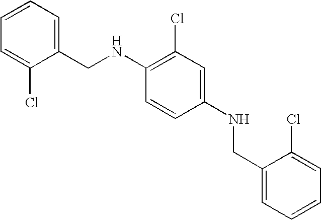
C1=C(Cl)C(CNC2=C(Cl)C=C(NCC3=CC=CC=C3Cl)C=C2)=CC=C1
